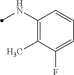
C1(NC)=C(C)C(F)=CC=C1
